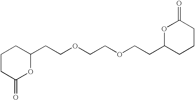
C1CC(=O)OC(CCOCCOCCC2CCCC(=O)O2)C1
